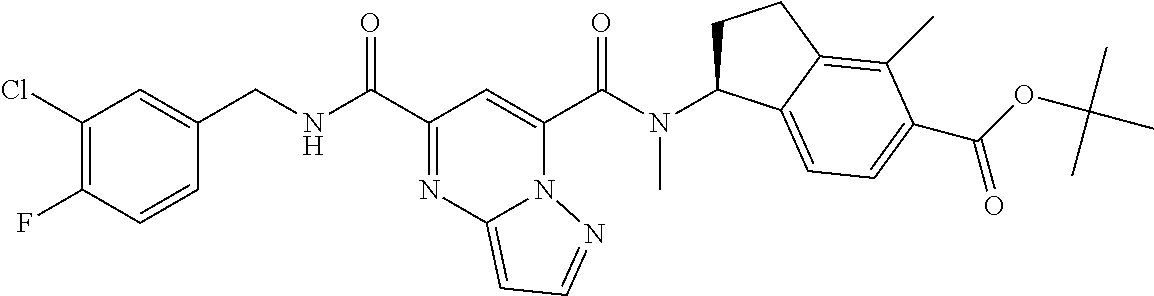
C1(Cl)=C(F)C=CC(CNC(C2=NC3=CC=NN3C(C(N(C3CCC4=C(C)C(C(OC(C)(C)C)=O)=CC=C34)C)=O)=C2)=O)=C1
